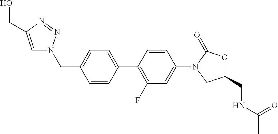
C1(CN2C=C(CO)N=N2)=CC=C(C2=C(F)C=C(N3C(=O)OC(CNC(C)=O)C3)C=C2)C=C1
